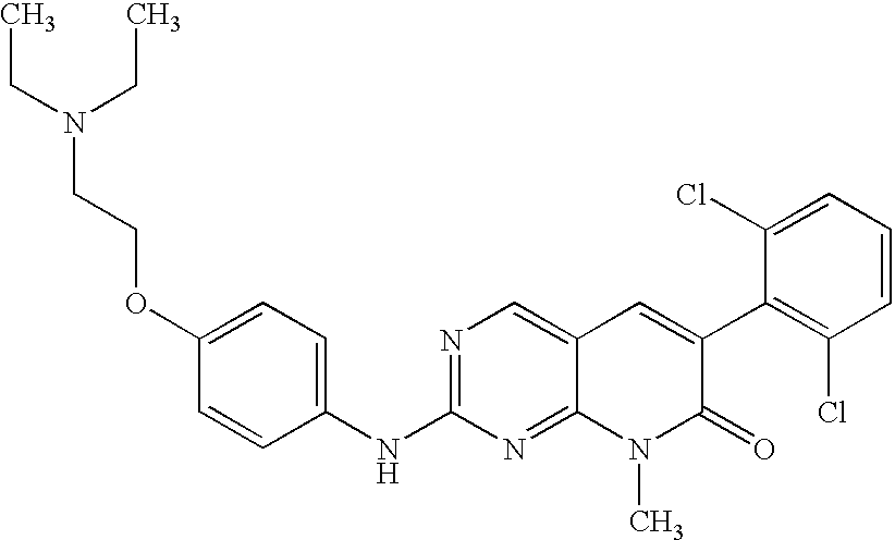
C1(OCCN(CC)CC)=CC=C(NC2=NC=C3C(=N2)N(C)C(=O)C(C2=C(Cl)C=CC=C2Cl)=C3)C=C1
